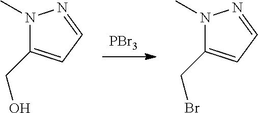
[PBr3].N1(C)C(CBr)=CC=N1.N1(C)C(CO)=CC=N1
